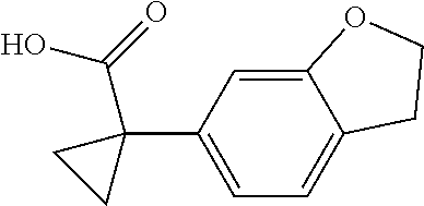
C1=C(C2(C(O)=O)CC2)C=C2C(=C1)CCO2
